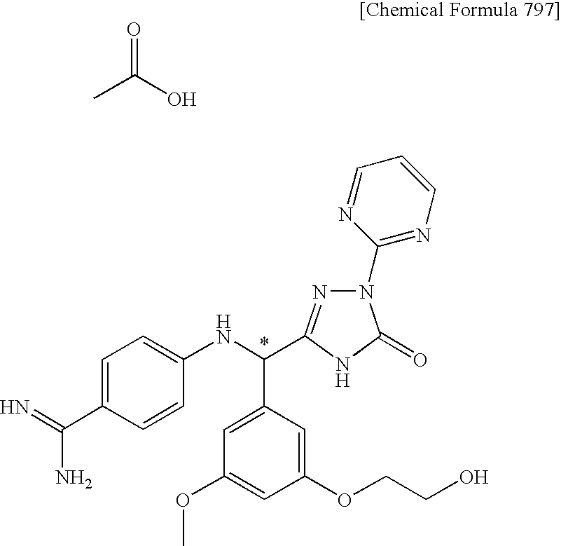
CC(O)=O.C1=C(C(N)=N)C=CC(NC(C2=CC(OC)=CC(OCCO)=C2)C2=NN(C3=NC=CC=N3)C(=O)N2)=C1
